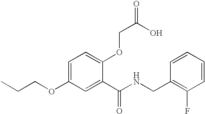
C1=C(OCCC)C=C(C(NCC2=C(F)C=CC=C2)=O)C(OCC(=O)O)=C1
